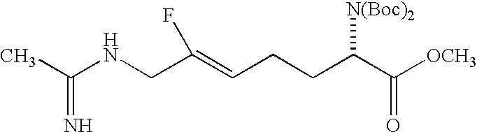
C(CCC(C([OCH3])=O)[N(Boc)2])=C(CNC(C)=N)F
